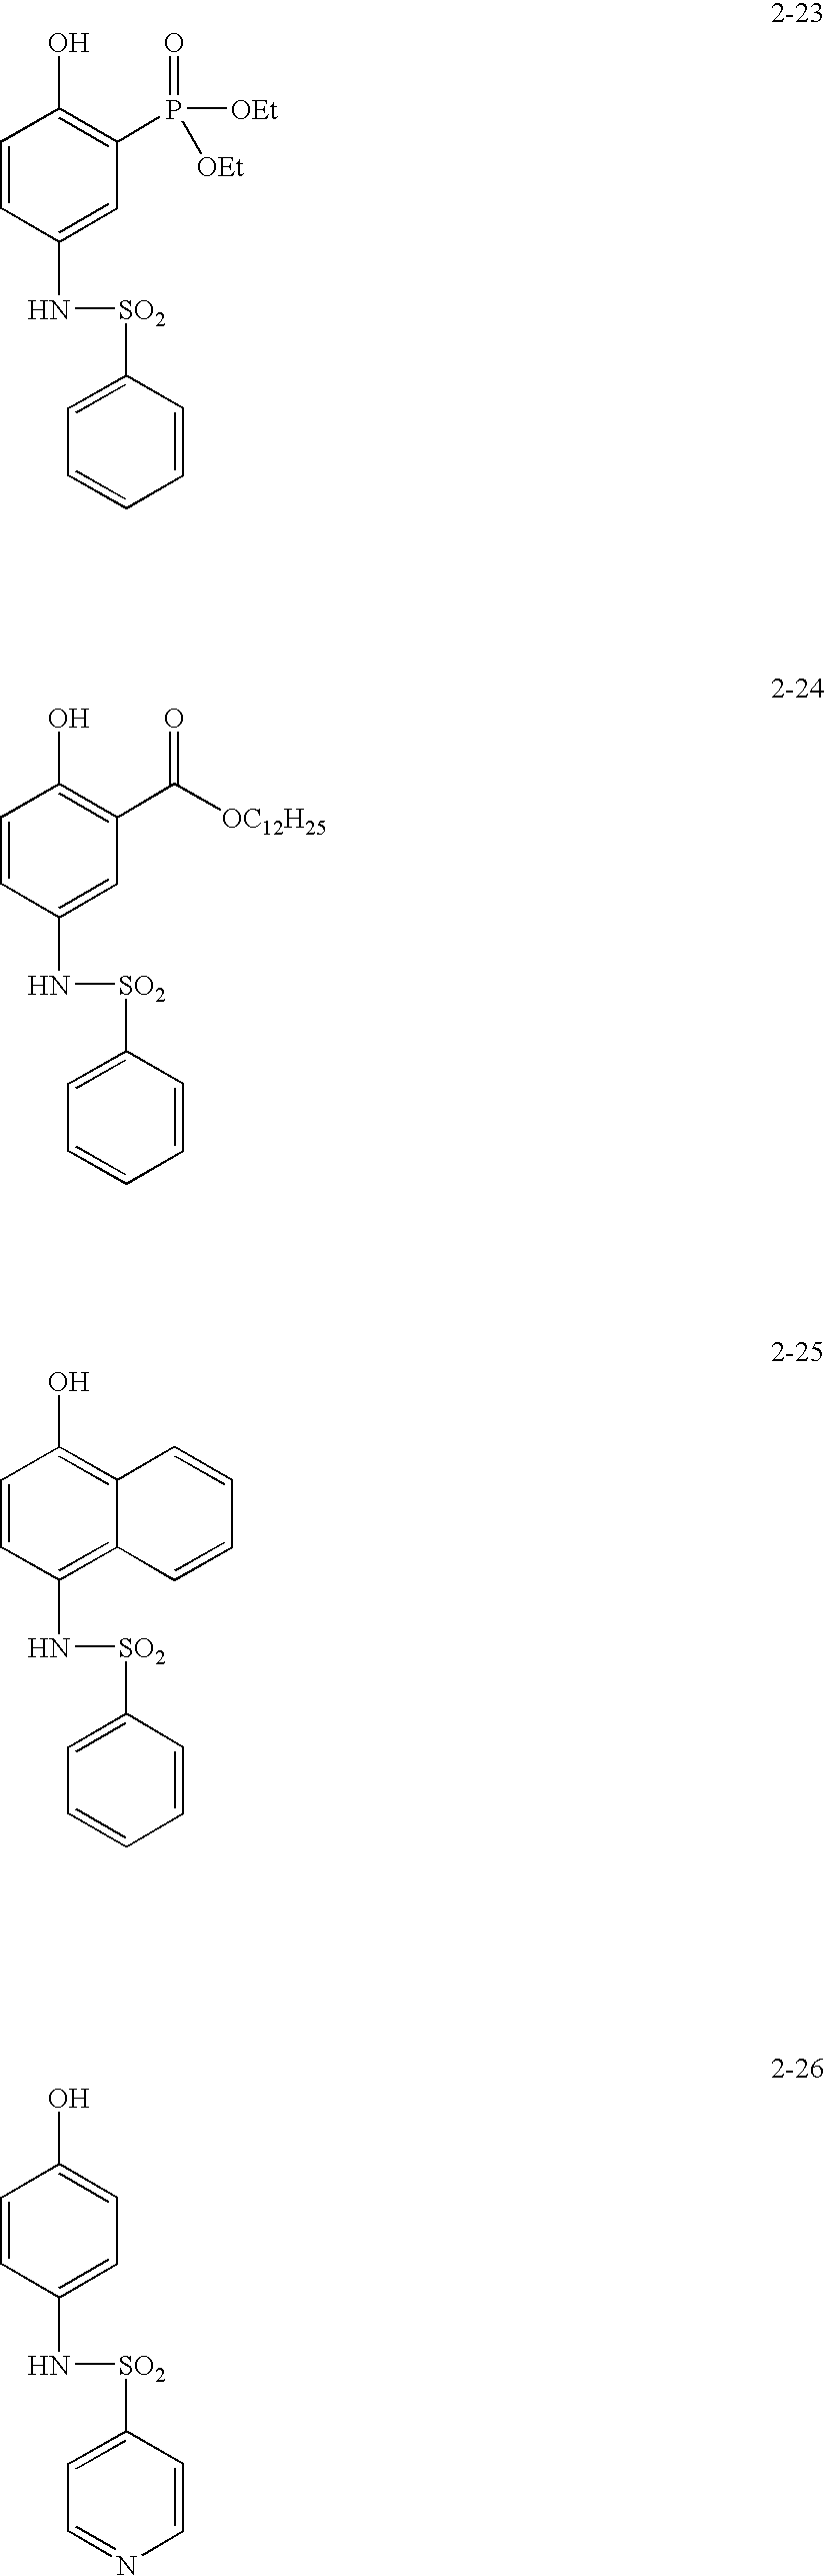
C1=CC(N[SO2]C2=CC=CC=C2)=CC(P([OEt])(=O)[OEt])=C1O.C1=CC(N[SO2]C2=CC=CC=C2)=CC(C(=O)[OC12H25])=C1O.C1=CC(N[SO2]C2=CC=CC=C2)=C2C(=C1O)C=CC=C2.C1=CC(N[SO2]C2=CC=NC=C2)=CC=C1O
